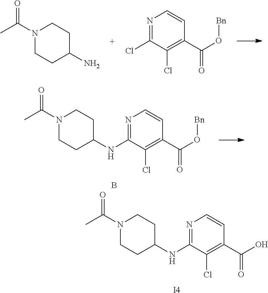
N1(C(C)=O)CCC(NC2=NC=CC(C(O)=O)=C2Cl)CC1.[I4].N1(C(C)=O)CCC(N)CC1.N1=C(Cl)C(Cl)=C(C(O[Bn])=O)C=C1.N1(C(C)=O)CCC(NC2=NC=CC(C(O[Bn])=O)=C2Cl)CC1.B
